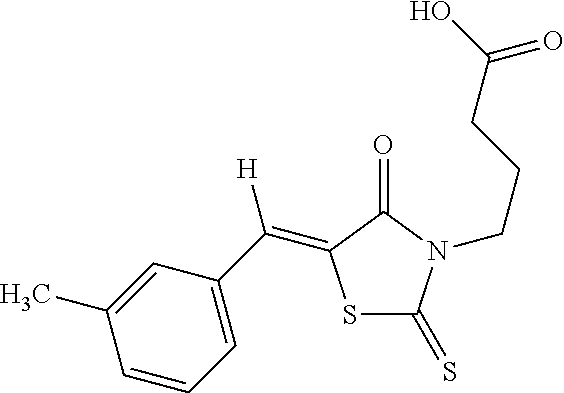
S1C(=S)N(CCCC(O)=O)C(=O)C1=C(C1=CC=CC(C)=C1)[H]
